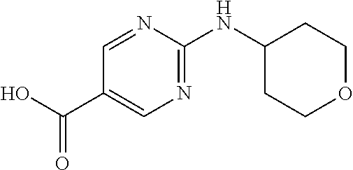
C1=NC(NC2CCOCC2)=NC=C1C(O)=O
